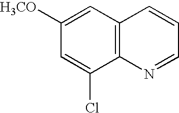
C1=C(Cl)C2=C(C=C1[H3CO])C=CC=N2
